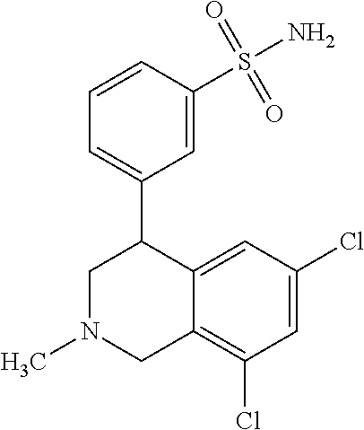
C1=CC(S(N)(=O)=O)=CC(C2CN(C)CC3=C(Cl)C=C(Cl)C=C23)=C1
